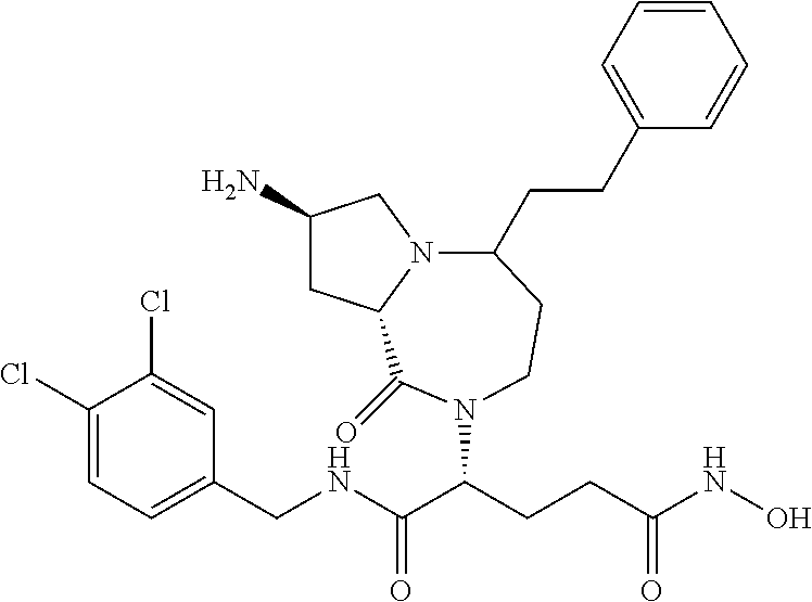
C1(N)CC2N(C1)C(CCC1=CC=CC=C1)CCN(C(CCC(NO)=O)C(NCC1=CC=C(Cl)C(Cl)=C1)=O)C2=O
